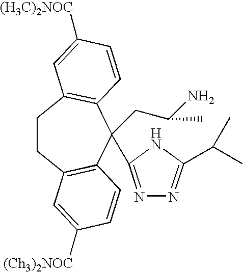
C1CC2=C(C=CC([(Ch3)2NOC])=C2)C(CC(N)C)(C2=NN=C(C(C)C)N2)C2=C1C=C([(H3C)2NOC])C=C2
